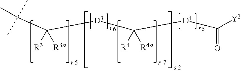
[Y2]C([D4]C([D3]C(C(C)(C)C)([R3a])[R3])([R4a])[R4])=O
